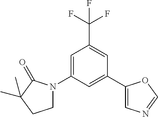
C1=C(N2CCC(C)(C)C2=O)C=C(C2=CN=CO2)C=C1C(F)(F)F
